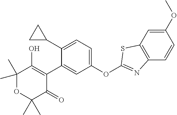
C1(C2CC2)=CC=C(OC2=NC3=C(C=C(OC)C=C3)S2)C=C1C1=C(O)C(C)(C)OC(C)(C)C1=O
